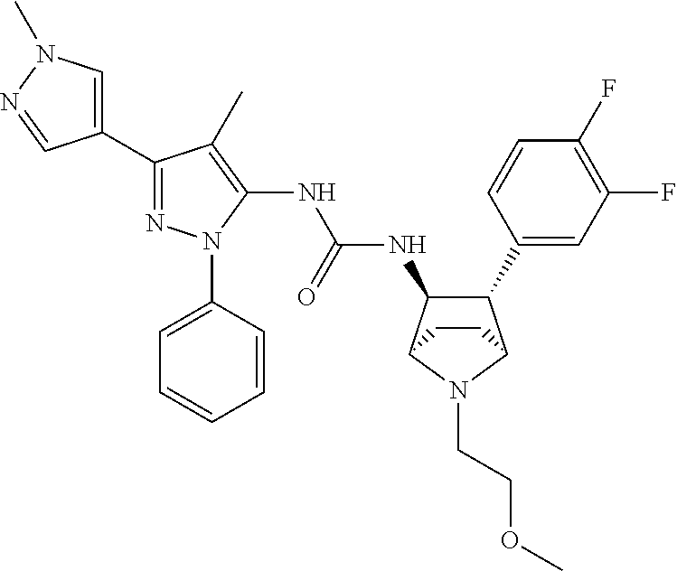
C1(C2=NN(C3=CC=CC=C3)C(NC(NC3C(C4=CC(F)=C(F)C=C4)C4N(CCOC)C3CC4)=O)=C2C)=CN(C)N=C1
